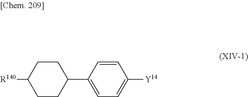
[R140]C1CCC(C2=CC=C([Y14])C=C2)CC1
